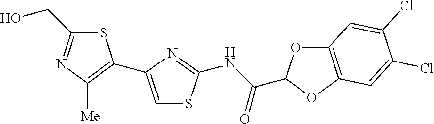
S1C(CO)=NC([Me])=C1C1=CSC(NC(=O)C2OC3=C(O2)C=C(Cl)C(Cl)=C3)=N1
